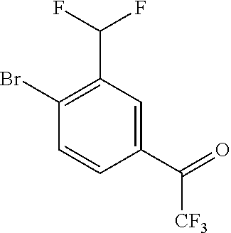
C1=CC(C(=O)[CF3])=CC(C(F)F)=C1Br
